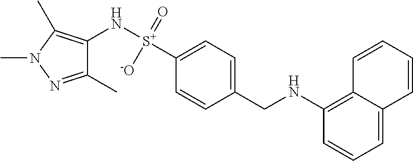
C1(N[S+]([-O])(=O)C2=CC=C(CNC3=C4C(=CC=C3)C=CC=C4)C=C2)=C(C)N(C)N=C1C
